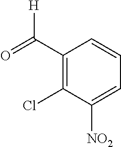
C1(C(=O)[H])=C(Cl)C([NO2])=CC=C1
